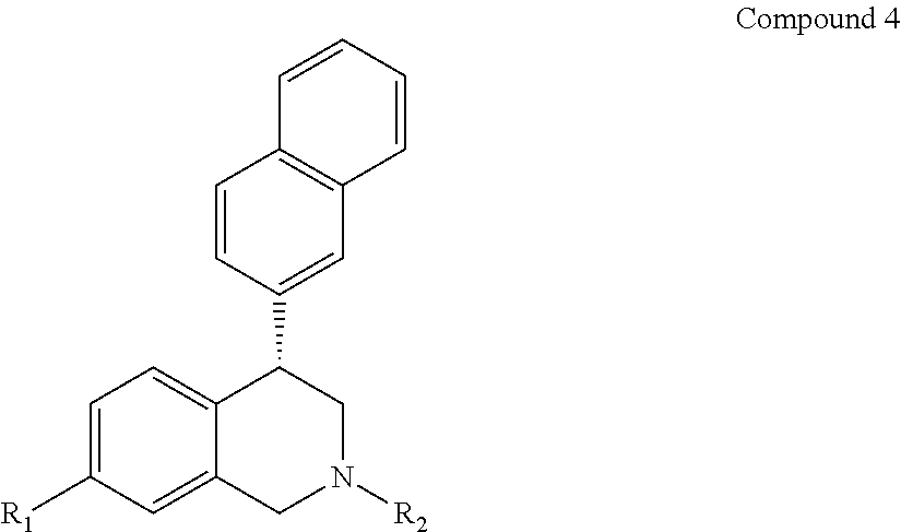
[R1]C1=CC=C2C(=C1)CN([R2])CC2C1=CC2=C(C=C1)C=CC=C2
